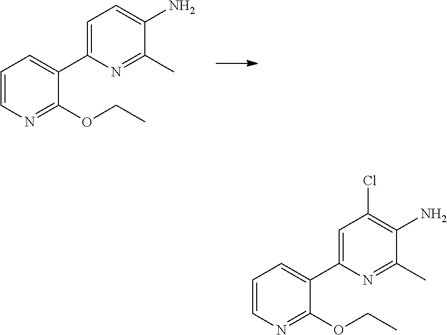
C1=CN=C(OCC)C(C2=CC=C(N)C(C)=N2)=C1.C1=CN=C(OCC)C(C2=CC(Cl)=C(N)C(C)=N2)=C1
